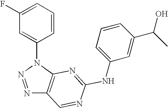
N1=NN(C2=CC(F)=CC=C2)C2=C1C=NC(NC1=CC=CC(C(C)O)=C1)=N2
